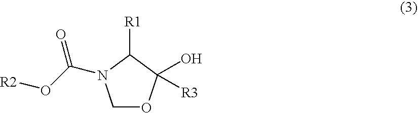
C1OC(O)([R3])C([R1])N1C(O[R2])=O
